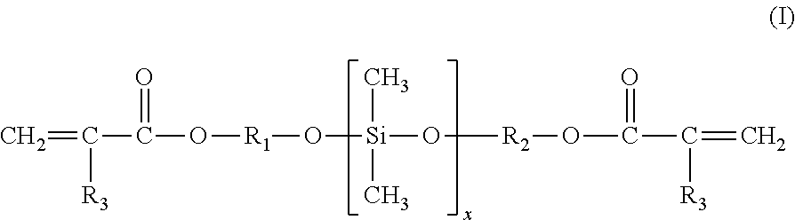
C=C(C(=O)O[R1]O[Si](C)(C)O[R2]OC(=O)C([R3])=C)[R3]
